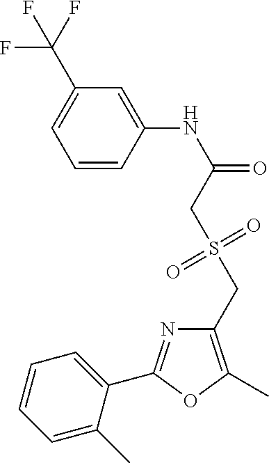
C1=CC(NC(=O)CS(CC2=C(C)OC(C3=CC=CC=C3C)=N2)(=O)=O)=CC(C(F)(F)F)=C1
